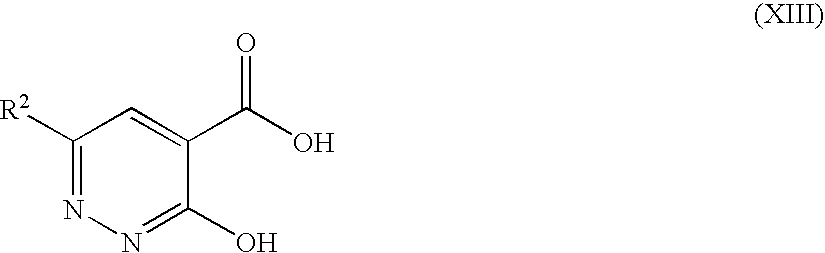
C1([R2])=NN=C(O)C(C(O)=O)=C1
